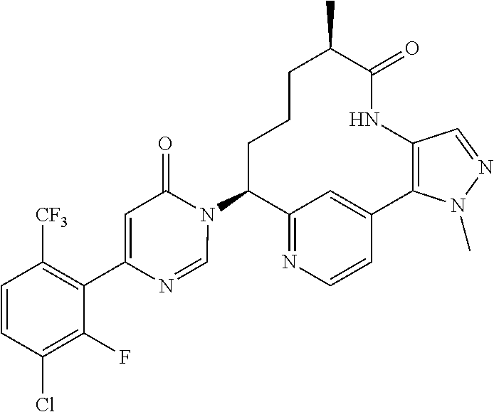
C12=NC=CC(=C1)C1=C(NC(=O)C(C)CCCC2N2C(=O)C=C(C3=C([CF3])C=CC(Cl)=C3F)N=C2)C=NN1C
